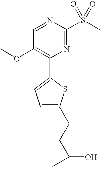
C1=NC(S(C)(=O)=O)=NC(C2=CC=C(CCC(C)(O)C)S2)=C1OC
